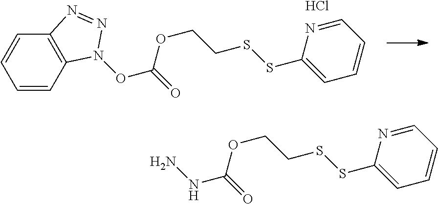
C1=CC2=C(C=C1)N=NN2OC(=O)OCCSSC1=CC=CC=N1.Cl.C1=NC(SSCCOC(=O)NN)=CC=C1
